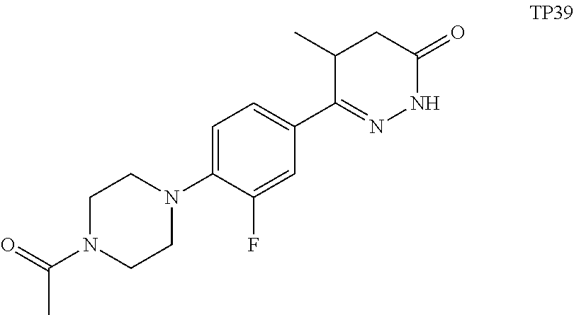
C1=C(N2CCN(C(=O)C)CC2)C(F)=CC(C2=NNC(=O)CC2C)=C1
